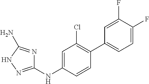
C1(NC2=CC(Cl)=C(C3=CC=C(F)C(F)=C3)C=C2)=NNC(N)=N1
